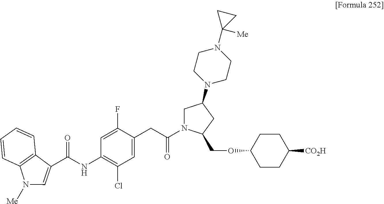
C1=C(F)C(CC(N2CC(N3CCN(C4([Me])CC4)CC3)CC2COC2CCC([CO2H])CC2)=O)=CC(Cl)=C1NC(C1=CN([Me])C2=C1C=CC=C2)=O
